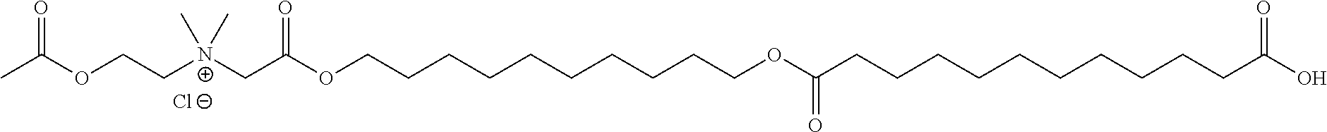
Cl.CC(OCCN(CC(OCCCCCCCCCCOC(CCCCCCCCCCC(O)=O)=O)=O)(C)C)=O
